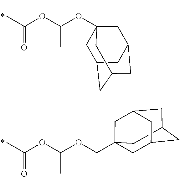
CC(OC(OC12CC3CC(CC(C1)C3)C2)C)=O.C12CC3(COC(OC(C)=O)C)CC(C1)CC(C3)C2
